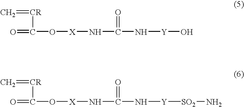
O=C(O[X]NC(N[Y]O)=O)[CR]=C.O=C(O[X]NC(N[Y][SO2]N)=O)[CR]=C
